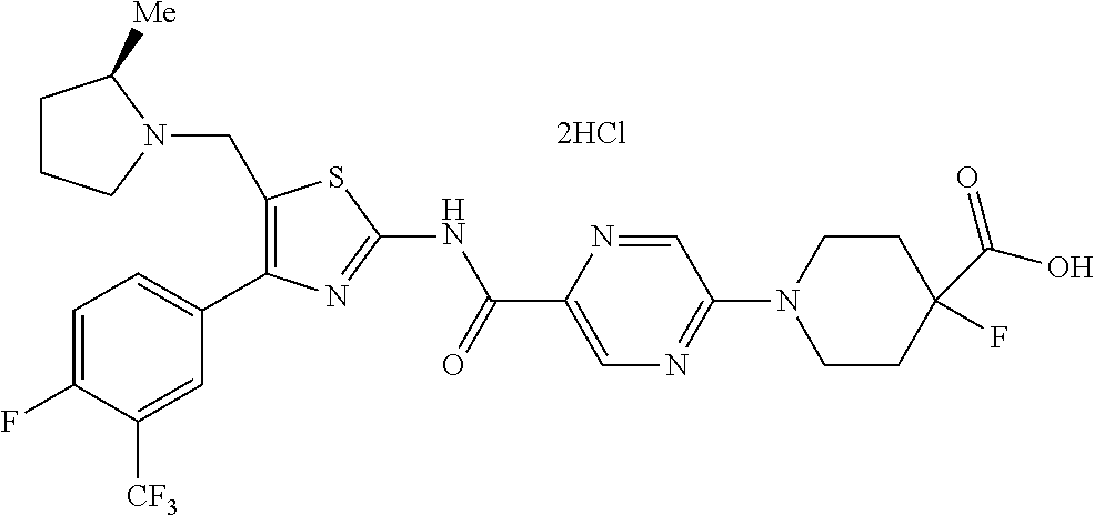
C1(CN2C([Me])CCC2)=C(C2=CC=C(F)C([CF3])=C2)N=C(NC(C2=CN=C(N3CCC(C(O)=O)(F)CC3)C=N2)=O)S1
